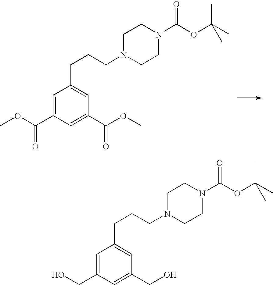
C1=C(C(OC)=O)C=C(C(OC)=O)C=C1CCCN1CCN(C(=O)OC(C)(C)C)CC1.C1=C(CO)C=C(CO)C=C1CCCN1CCN(C(=O)OC(C)(C)C)CC1
